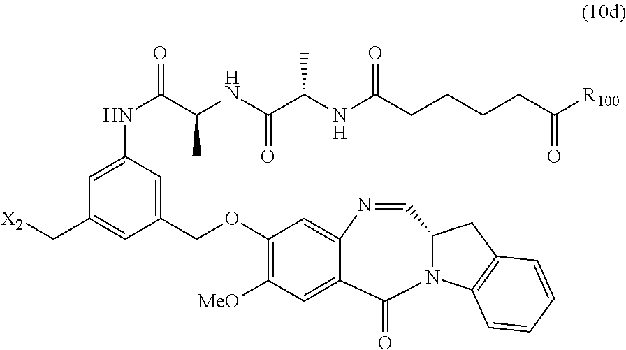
C1=C(NC(=O)C(NC(C(NC(CCCCC([R100])=O)=O)C)=O)C)C=C(COC2=C([MeO])C=C3C(=C2)N=CC2N(C4=C(C2)C=CC=C4)C3=O)C=C1C[X2]
